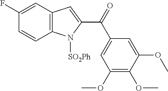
C1(F)=CC2=C(C=C1)N([SO2Ph])C(C(=O)C1=CC(OC)=C(OC)C(OC)=C1)=C2
